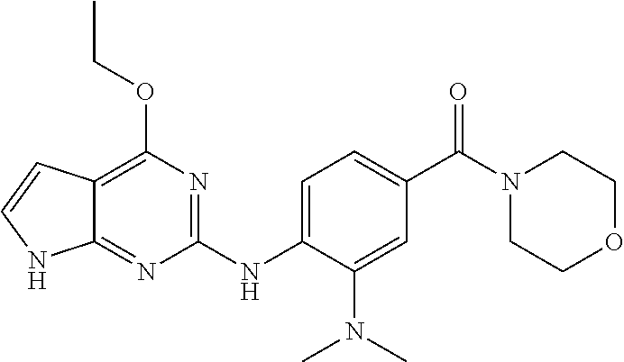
C1(NC2=CC=C(C(N3CCOCC3)=O)C=C2N(C)C)=NC(OCC)=C2C(=N1)NC=C2
